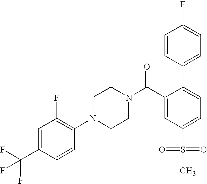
FC(C1=CC(F)=C(N2CCN(C(C3=CC(S(=O)(=O)C)=CC=C3C3=CC=C(F)C=C3)=O)CC2)C=C1)(F)F
